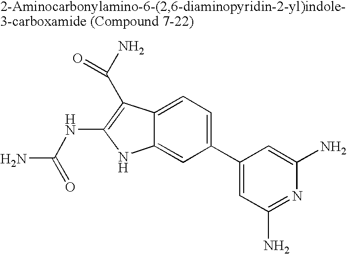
C1(C2=CC(N)=NC(N)=C2)=CC=C2C(=C1)NC(NC(N)=O)=C2C(N)=O
